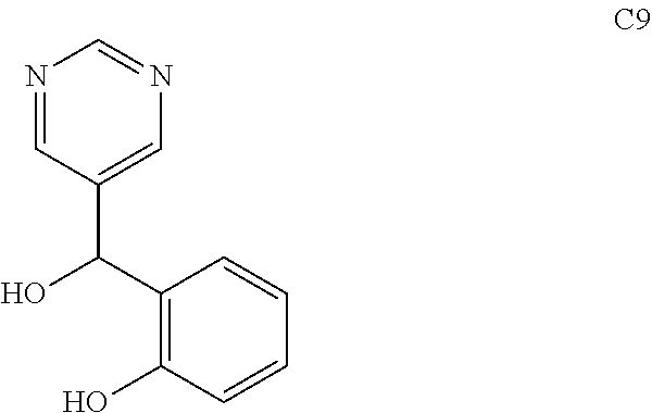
N1=CC(C(O)C2=C(O)C=CC=C2)=CN=C1
